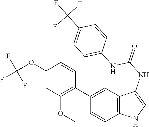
C12=C(C=C(C3=C(OC)C=C(OC(F)(F)F)C=C3)C=C1)C(NC(=O)NC1=CC=C(C(F)(F)F)C=C1)=CN2
